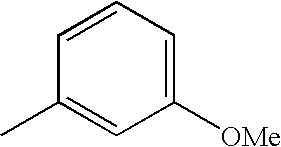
C1=C([OMe])C=C(C)C=C1
